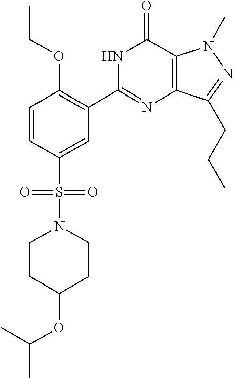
C1(S(=O)(=O)N2CCC(OC(C)C)CC2)=CC(C2=NC3=C(C(=O)N2)N(C)N=C3CCC)=C(OCC)C=C1
